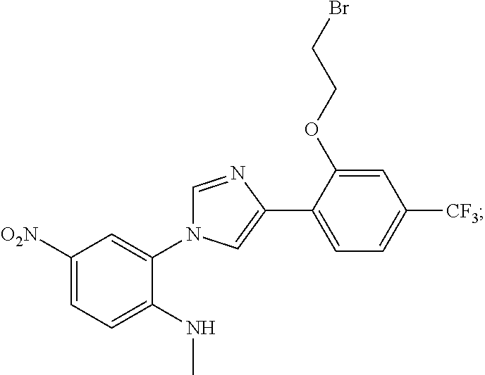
C1([O2N])=CC=C(NC)C(N2C=NC(C3=CC=C([CF3])C=C3OCCBr)=C2)=C1
